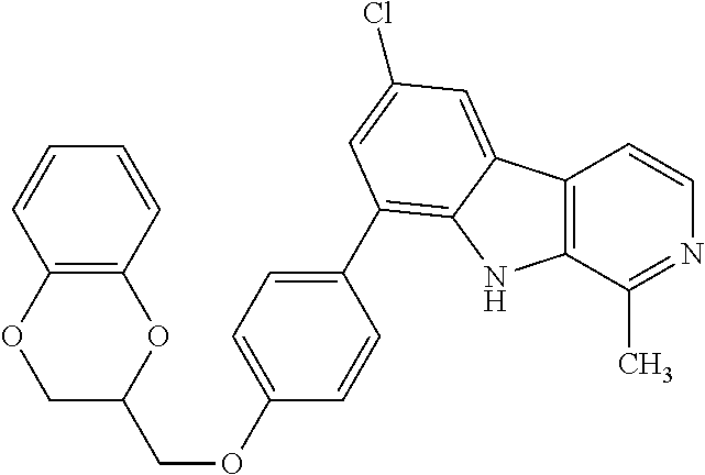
C12=C(C(C)=NC=C1)NC1=C(C3=CC=C(OCC4OC5=C(OC4)C=CC=C5)C=C3)C=C(Cl)C=C21
